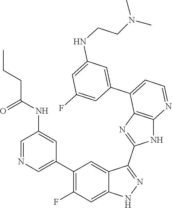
C1=NC=C(C2=C(F)C=C3C(=C2)C(C2=NC4=C(N2)N=CC=C4C2=CC(NCCN(C)C)=CC(F)=C2)=NN3)C=C1NC(CCC)=O
